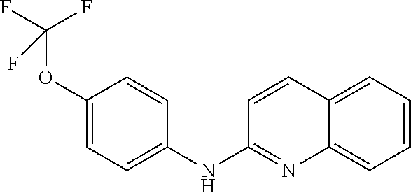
C1(OC(F)(F)F)=CC=C(NC2=NC3=CC=CC=C3C=C2)C=C1
